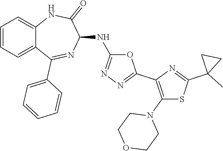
C1=CC=C2C(=C1)NC(=O)C(NC1=NN=C(C3=C(N4CCOCC4)SC(C4(C)CC4)=N3)O1)N=C2C1=CC=CC=C1
